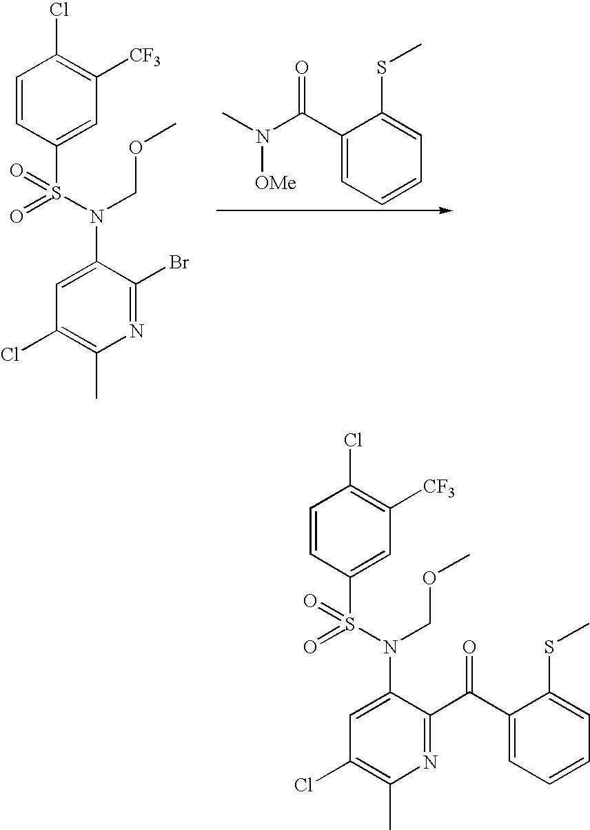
C1=CC(S(N(C2=CC(Cl)=C(C)N=C2Br)COC)(=O)=O)=CC([CF3])=C1Cl.C1(C(N(C)[OMe])=O)=CC=CC=C1SC.C1=CC(S(N(C2=CC(Cl)=C(C)N=C2C(C2=CC=CC=C2SC)=O)COC)(=O)=O)=CC([CF3])=C1Cl
